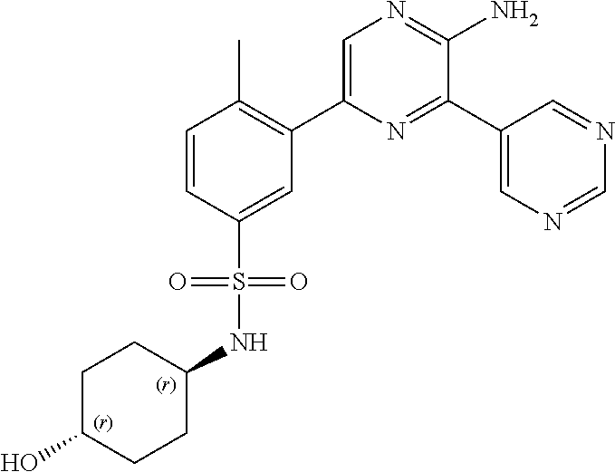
C1(C2=C(C)C=CC(S(=O)(=O)NC3CCC(O)CC3)=C2)=CN=C(N)C(C2=CN=CN=C2)=N1
